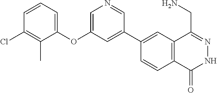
C1(C2=CC(OC3=CC=CC(Cl)=C3C)=CN=C2)=CC2=C(C=C1)C(=O)NN=C2CN
